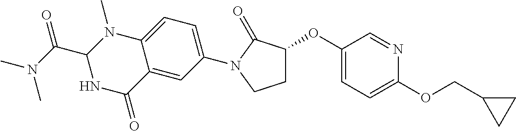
C1(OC2CCN(C3=CC=C4C(=C3)C(=O)NC(C(=O)N(C)C)N4C)C2=O)=CC=C(OCC2CC2)N=C1
